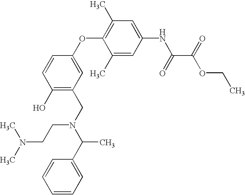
C1=CC(O)=C(CN(C(C2=CC=CC=C2)C)CCN(C)C)C=C1OC1=C(C)C=C(NC(C(OCC)=O)=O)C=C1C
